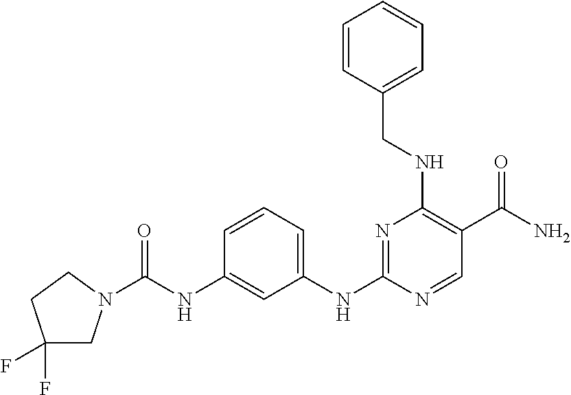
C1(CNC2=C(C(N)=O)C=NC(NC3=CC=CC(NC(=O)N4CC(F)(F)CC4)=C3)=N2)=CC=CC=C1
